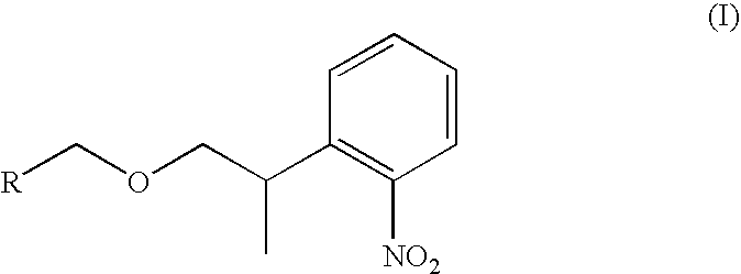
C1=CC=CC([NO2])=C1C(COC[R])C
